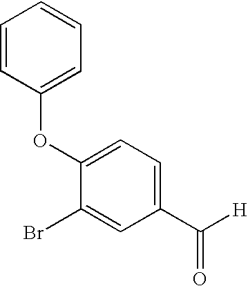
C1=CC(OC2=CC=C(C([H])=O)C=C2Br)=CC=C1
